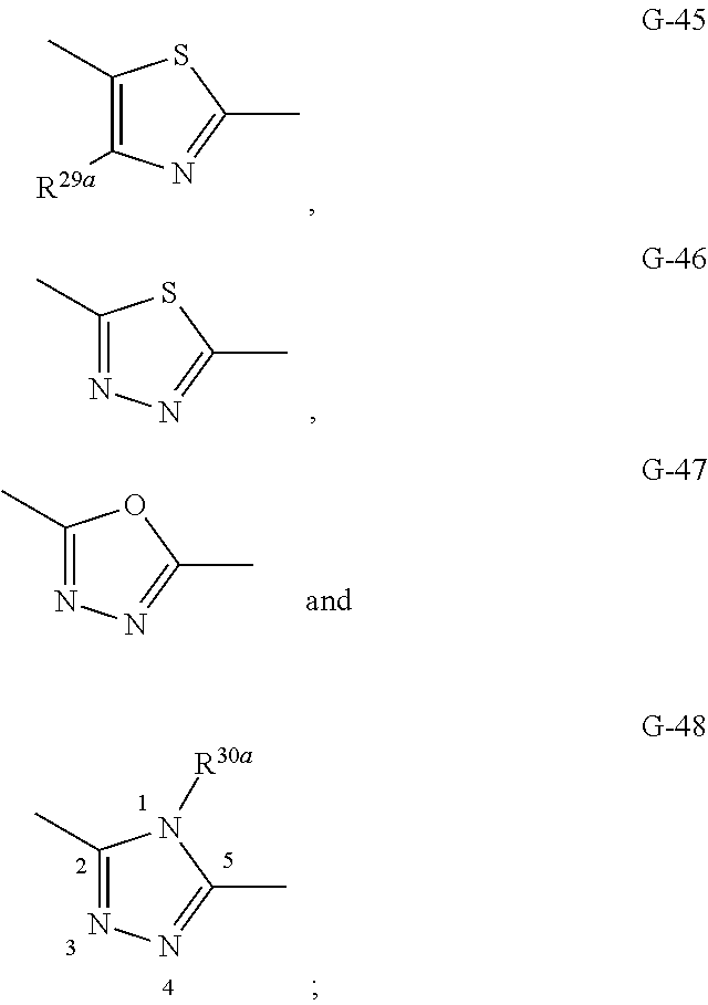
C1(C)=C([R29a])N=C(C)S1.C1(C)=NN=C(C)S1.C1(C)=NN=C(C)O1.C1(C)=NN=C(C)N1[R30a]
